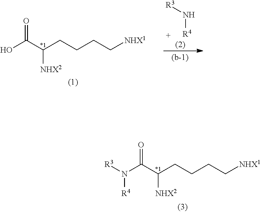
OC(C(CCCC[NHX1])[NHX2])=O.[R4]N[R3].[R3]N(C(C(CCCC[NHX1])[NHX2])=O)[R4]
